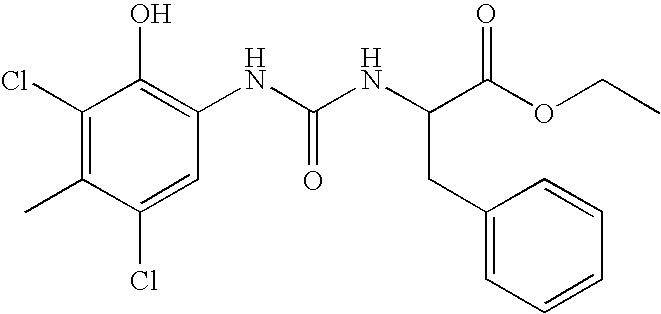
C1(Cl)=C(C)C(Cl)=CC(NC(NC(C(OCC)=O)CC2=CC=CC=C2)=O)=C1O
